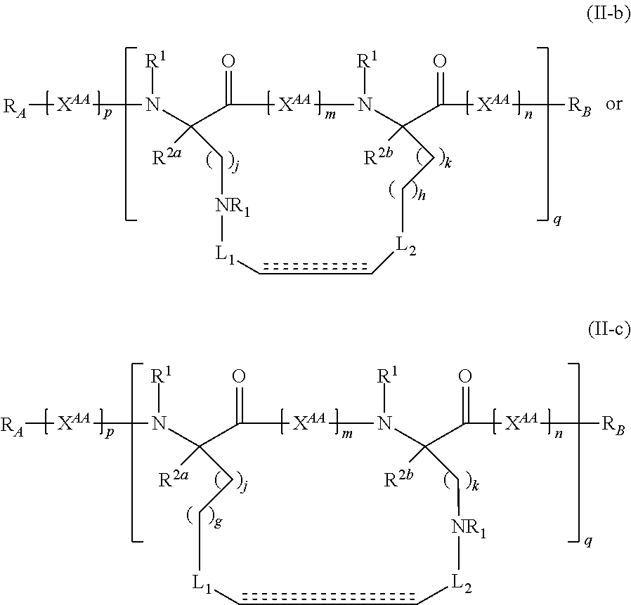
N([R1])([XAA][RA])C1([R2a])C(=O)[XAA]N([R1])C(C(=O)[XAA][RB])([R2b])C[NR1][L2]CC[L1]CC1.N(C1([R2a])C(=O)[XAA]N([R1])C(C(=O)[XAA][RB])([R2b])CC[L2]CC[L1][NR1]C1)([R1])[XAA][RA]
